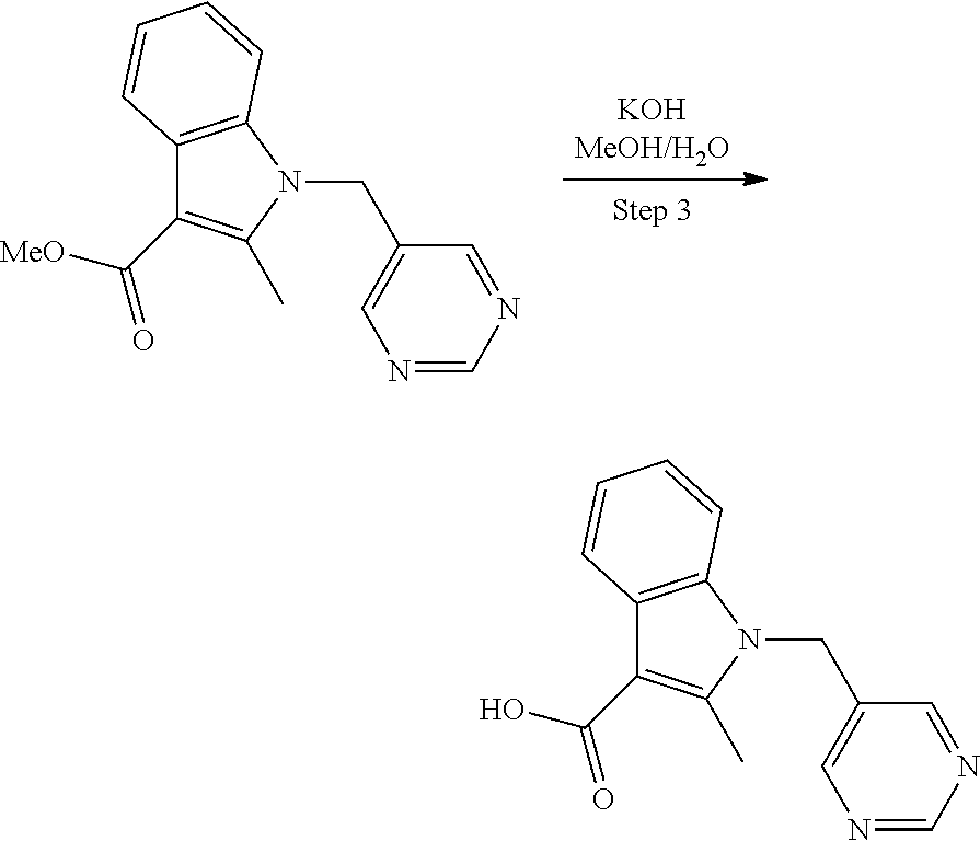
[KOHMeOH/H2O].C1(C([MeO])=O)=C(C)N(CC2=CN=CN=C2)C2=C1C=CC=C2.C1(C(O)=O)=C(C)N(CC2=CN=CN=C2)C2=C1C=CC=C2
